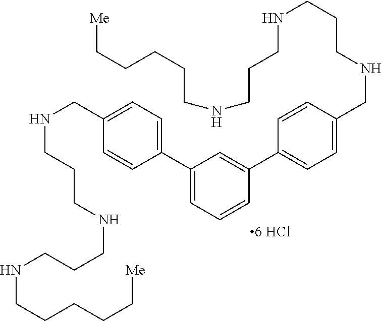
N(CCCCC[Me])CCCNCCCNCC1=CC=C(C2=CC=CC(C3=CC=C(CNCCCNCCCNCCCCC[Me])C=C3)=C2)C=C1
